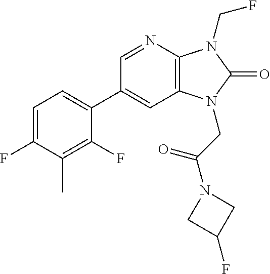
C12=C(N=CC(C3=CC=C(F)C(C)=C3F)=C1)N(CF)C(=O)N2CC(N1CC(F)C1)=O
